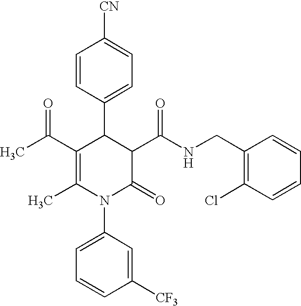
C1=CC(C2C(C(C)=O)=C(C)N(C3=CC=CC([CF3])=C3)C(=O)C2C(NCC2=C(Cl)C=CC=C2)=O)=CC=C1[CN]
